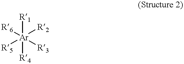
[R1][Ar]([R4])([R6])([R2])([R3])[R5]
